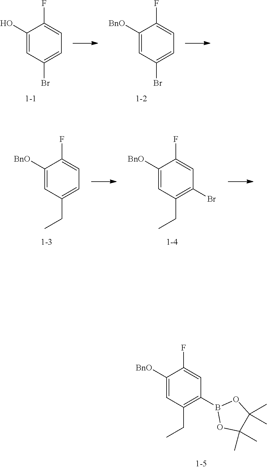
C1([BnO])=CC(CC)=C(B2OC(C)(C)C(C)(C)O2)C=C1F.C1([BnO])=CC(CC)=C(Br)C=C1F.C1([BnO])=CC(CC)=CC=C1F.C1(O)=CC(Br)=CC=C1F.C1([BnO])=CC(Br)=CC=C1F
